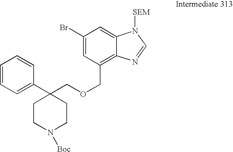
C1=CC=C(C2(COCC3=C4C(=CC(Br)=C3)N([SEM])C=N4)CCN([Boc])CC2)C=C1
